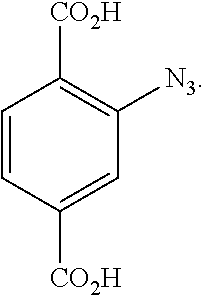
C1=CC([CO2H])=CC([N3])=C1[CO2H]
